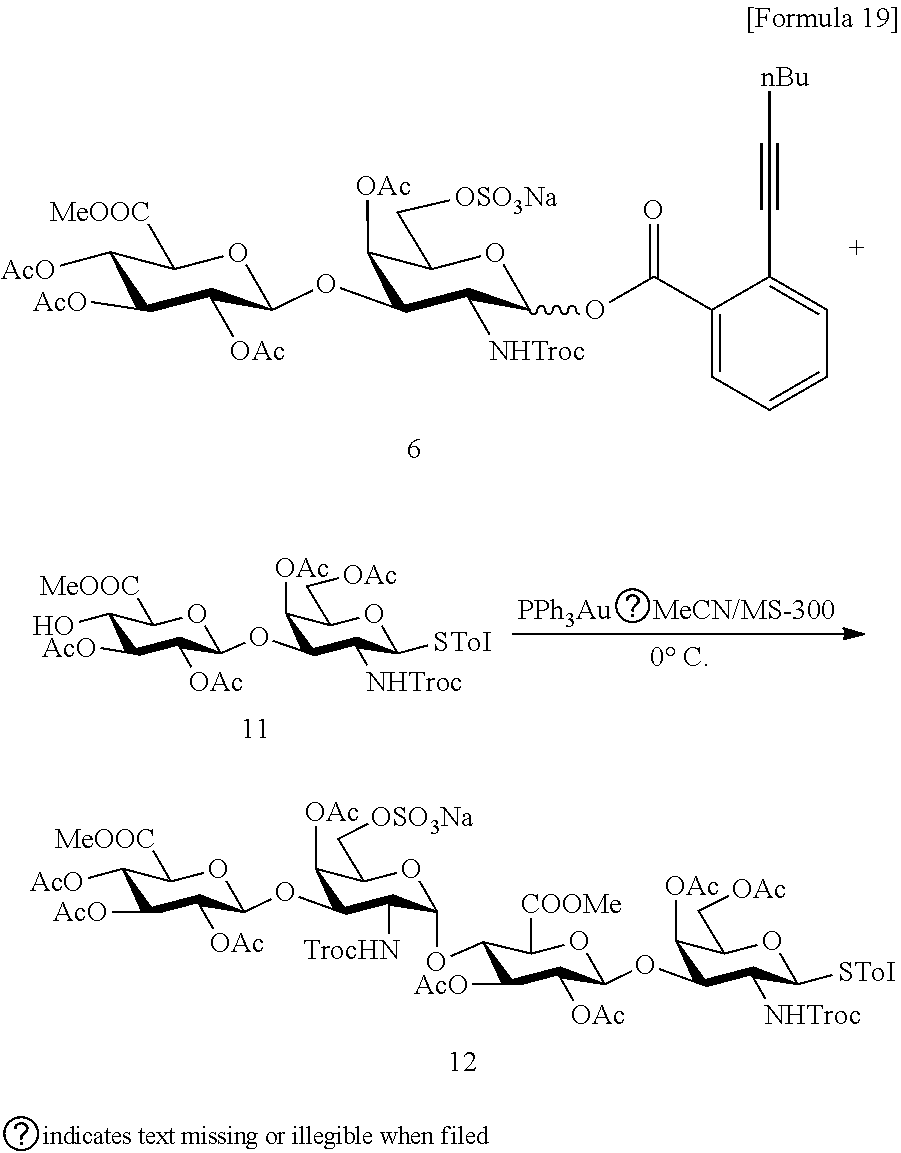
C1([AcO])C([AcO])C([OAc])C(OC2C([NHTroc])C(OC(C3=CC=CC=C3C#C[nBu])=O)OC(C[OSO3Na])C2[OAc])OC1[MeOOC].C1([AcO])C([AcO])C([OAc])C(OC2C([TrocHN])C(OC3C([AcO])C([OAc])C(OC4C([NHTroc])C([SToI])OC(C[OAc])C4[OAc])OC3[COOMe])OC(C[OSO3Na])C2[OAc])OC1[MeOOC].C1(O)C([AcO])C([OAc])C(OC2C([NHTroc])C([SToI])OC(C[OAc])C2[OAc])OC1[MeOOC].[PPh3Au]
